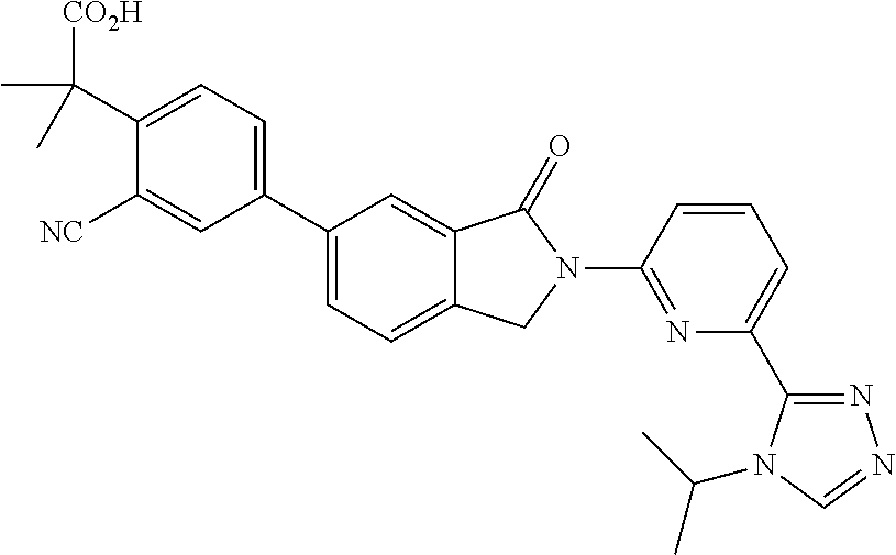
C1(C2=CC=C3C(=C2)C(=O)N(C2=NC(C4=NN=CN4C(C)C)=CC=C2)C3)=CC=C(C([CO2H])(C)C)C([NC])=C1
